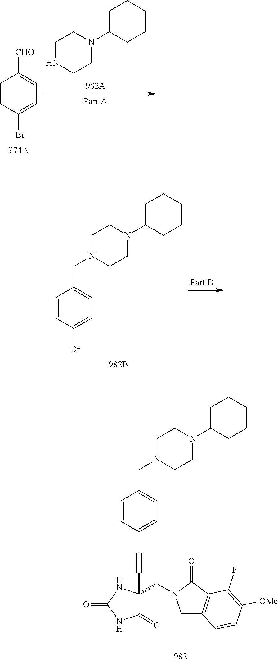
C1=CC(Br)=CC=C1[CHO].C1NCCN(C2CCCCC2)C1.C1=CC(Br)=CC=C1CN1CCN(C2CCCCC2)CC1.C1=CC(C#CC2(CN3CC4=C(C3=O)C(F)=C([OMe])C=C4)C(=O)NC(=O)N2)=CC=C1CN1CCN(C2CCCCC2)CC1
